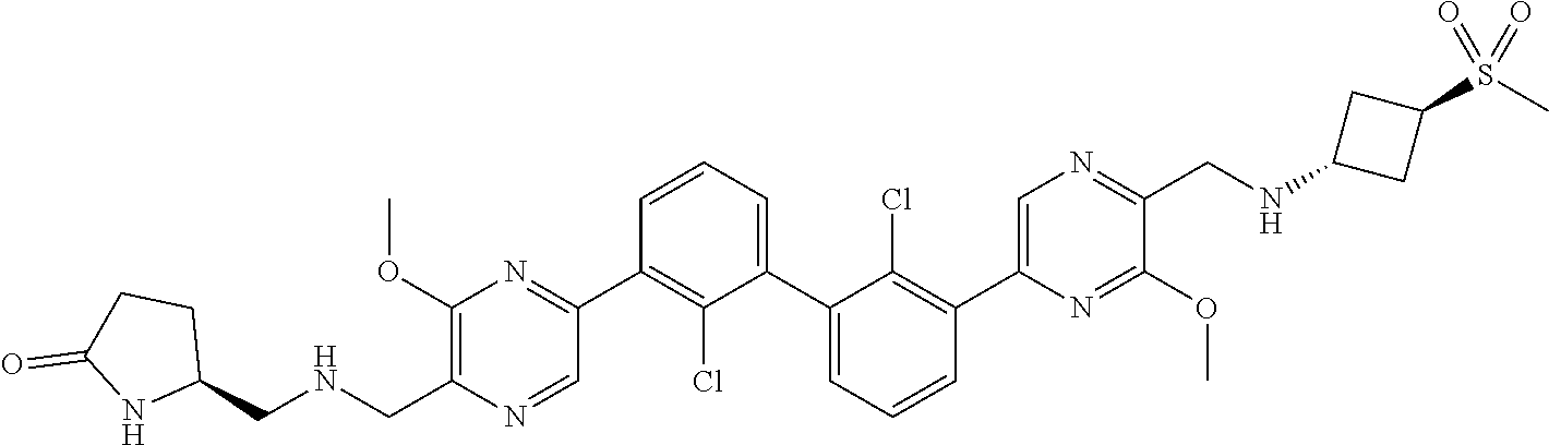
C1(C2=NC(OC)=C(C[HN]CC3CCC(=O)N3)N=C2)=C(Cl)C(C2=CC=CC(C3=CN=C(CNC4CC(S(C)(=O)=O)C4)C(OC)=N3)=C2Cl)=CC=C1
